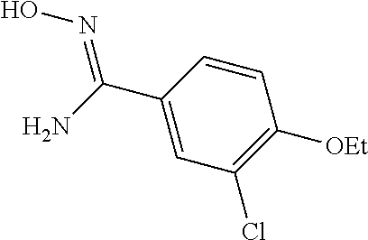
C1(C(N)=NO)=CC(Cl)=C([OEt])C=C1
